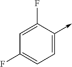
C1=C(F)C(->C)=CC=C1F
